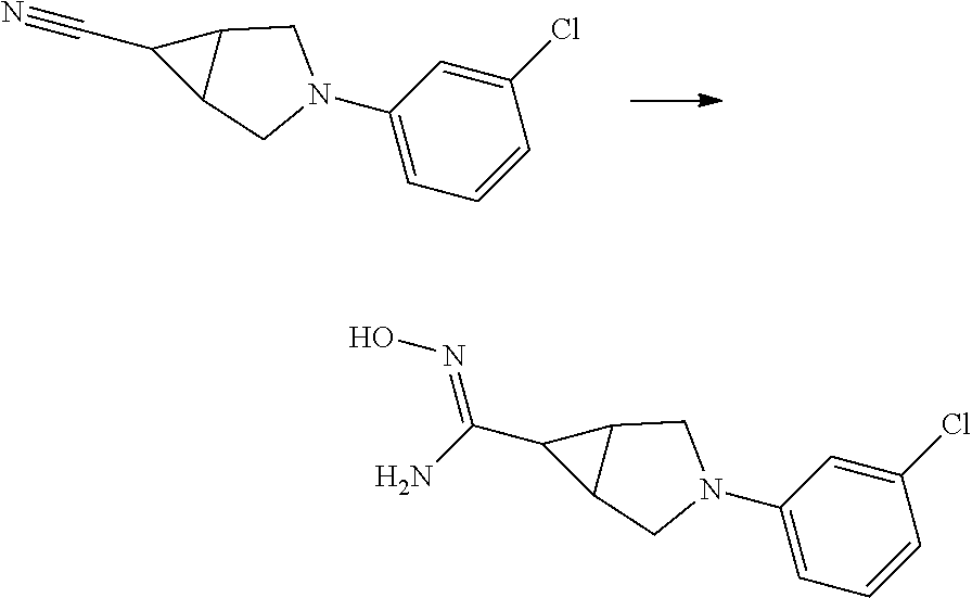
C1(C#N)C2C1CN(C1=CC=CC(Cl)=C1)C2.C1(C(N)=NO)C2C1CN(C1=CC=CC(Cl)=C1)C2
